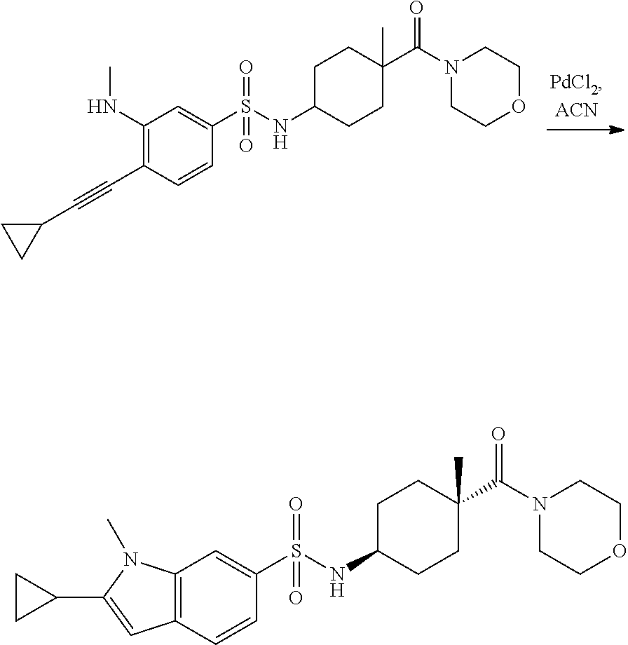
C1C(NS(C2=CC(NC)=C(C#CC3CC3)C=C2)(=O)=O)CCC(C(N2CCOCC2)=O)(C)C1.C1C(NS(C2=CC3=C(C=C2)C=C(C2CC2)N3C)(=O)=O)CCC(C(N2CCOCC2)=O)(C)C1
